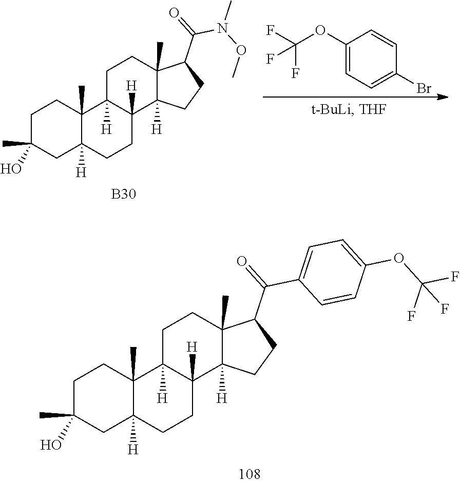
C1(OC(F)(F)F)=CC=C(Br)C=C1.C1C(C)(O)CC2([H])C(C)(C1)C1([H])C([H])(CC2)C2([H])C(C)(CC1)C(C(=O)N(OC)C)CC2.[B30].C1C(C)(O)CC2([H])C(C)(C1)C1([H])C([H])(CC2)C2([H])C(C)(CC1)C(C(=O)C1=CC=C(OC(F)(F)F)C=C1)CC2
